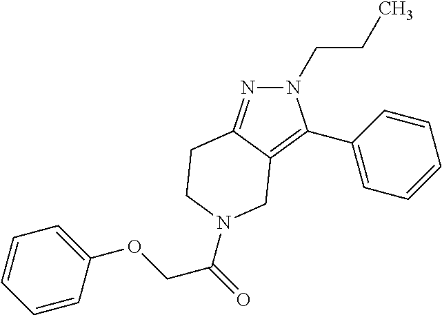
N1=C2C(=C(C3=CC=CC=C3)N1CCC)CN(C(=O)COC1=CC=CC=C1)CC2
